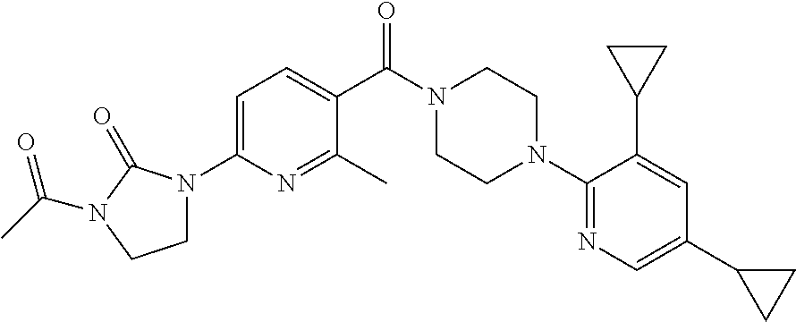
C1(C(N2CCN(C3=NC=C(C4CC4)C=C3C3CC3)CC2)=O)=CC=C(N2CCN(C(C)=O)C2=O)N=C1C
